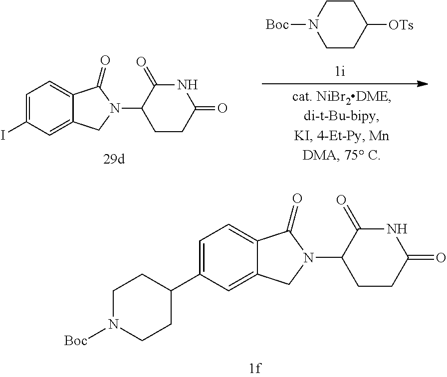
C1=C(C2CCN([Boc])CC2)C=C2C(=C1)C(=O)N(C1CCC(=O)NC1=O)C2.C1=C(I)C=C2C(=C1)C(=O)N(C1CCC(=O)NC1=O)C2.[Boc]N1CCC([OTs])CC1
